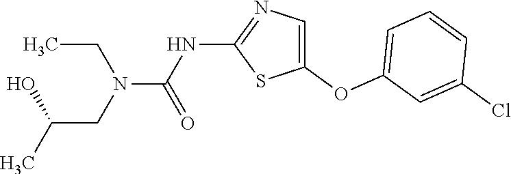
C1(OC2=CC=CC(Cl)=C2)=CN=C(NC(=O)N(CC)CC(C)O)S1
